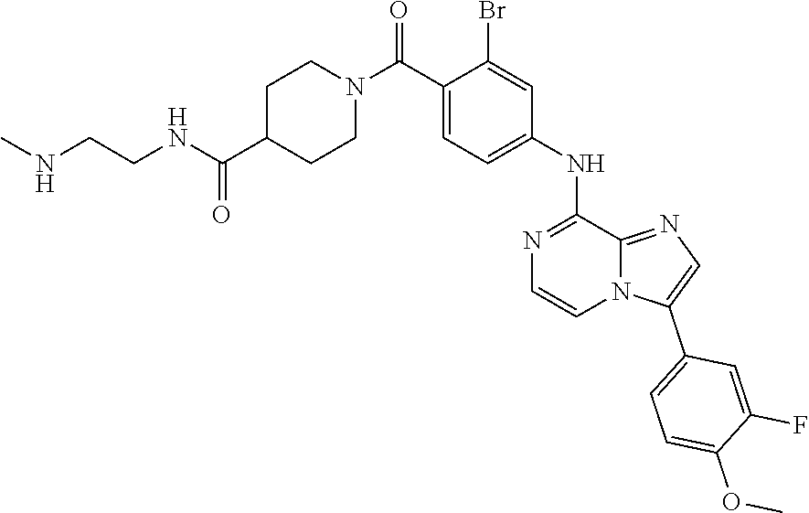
C1(C(=O)N2CCC(C(NCCNC)=O)CC2)=CC=C(NC2=NC=CN3C2=NC=C3C2=CC=C(OC)C(F)=C2)C=C1Br
